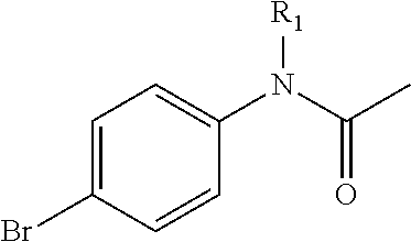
C1=C(Br)C=CC(N(C(C)=O)[R1])=C1
